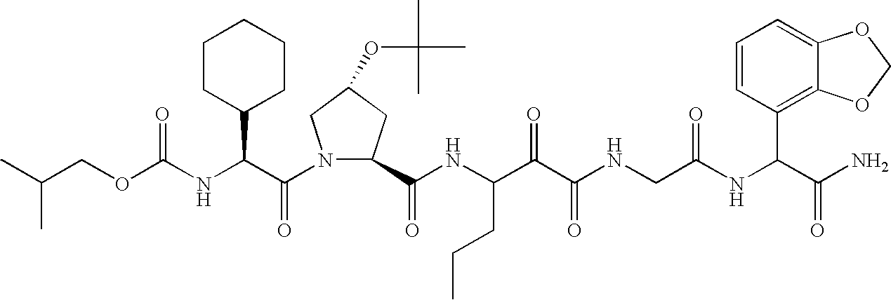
C(NC(C(N1C(C(NC(C(C(NCC(NC(C(N)=O)C2=C3C(=CC=C2)OCO3)=O)=O)=O)CCC)=O)CC(OC(C)(C)C)C1)=O)C1CCCCC1)(=O)OCC(C)C
